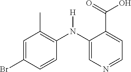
C1=C(Br)C=CC(N(C2=CN=CC=C2C(=O)O)[H])=C1C
